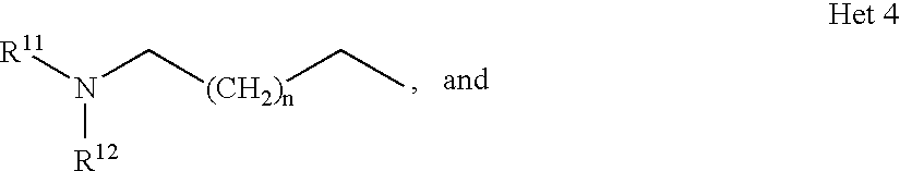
[R11]N(C[(CH2)n]CC)[R12]
